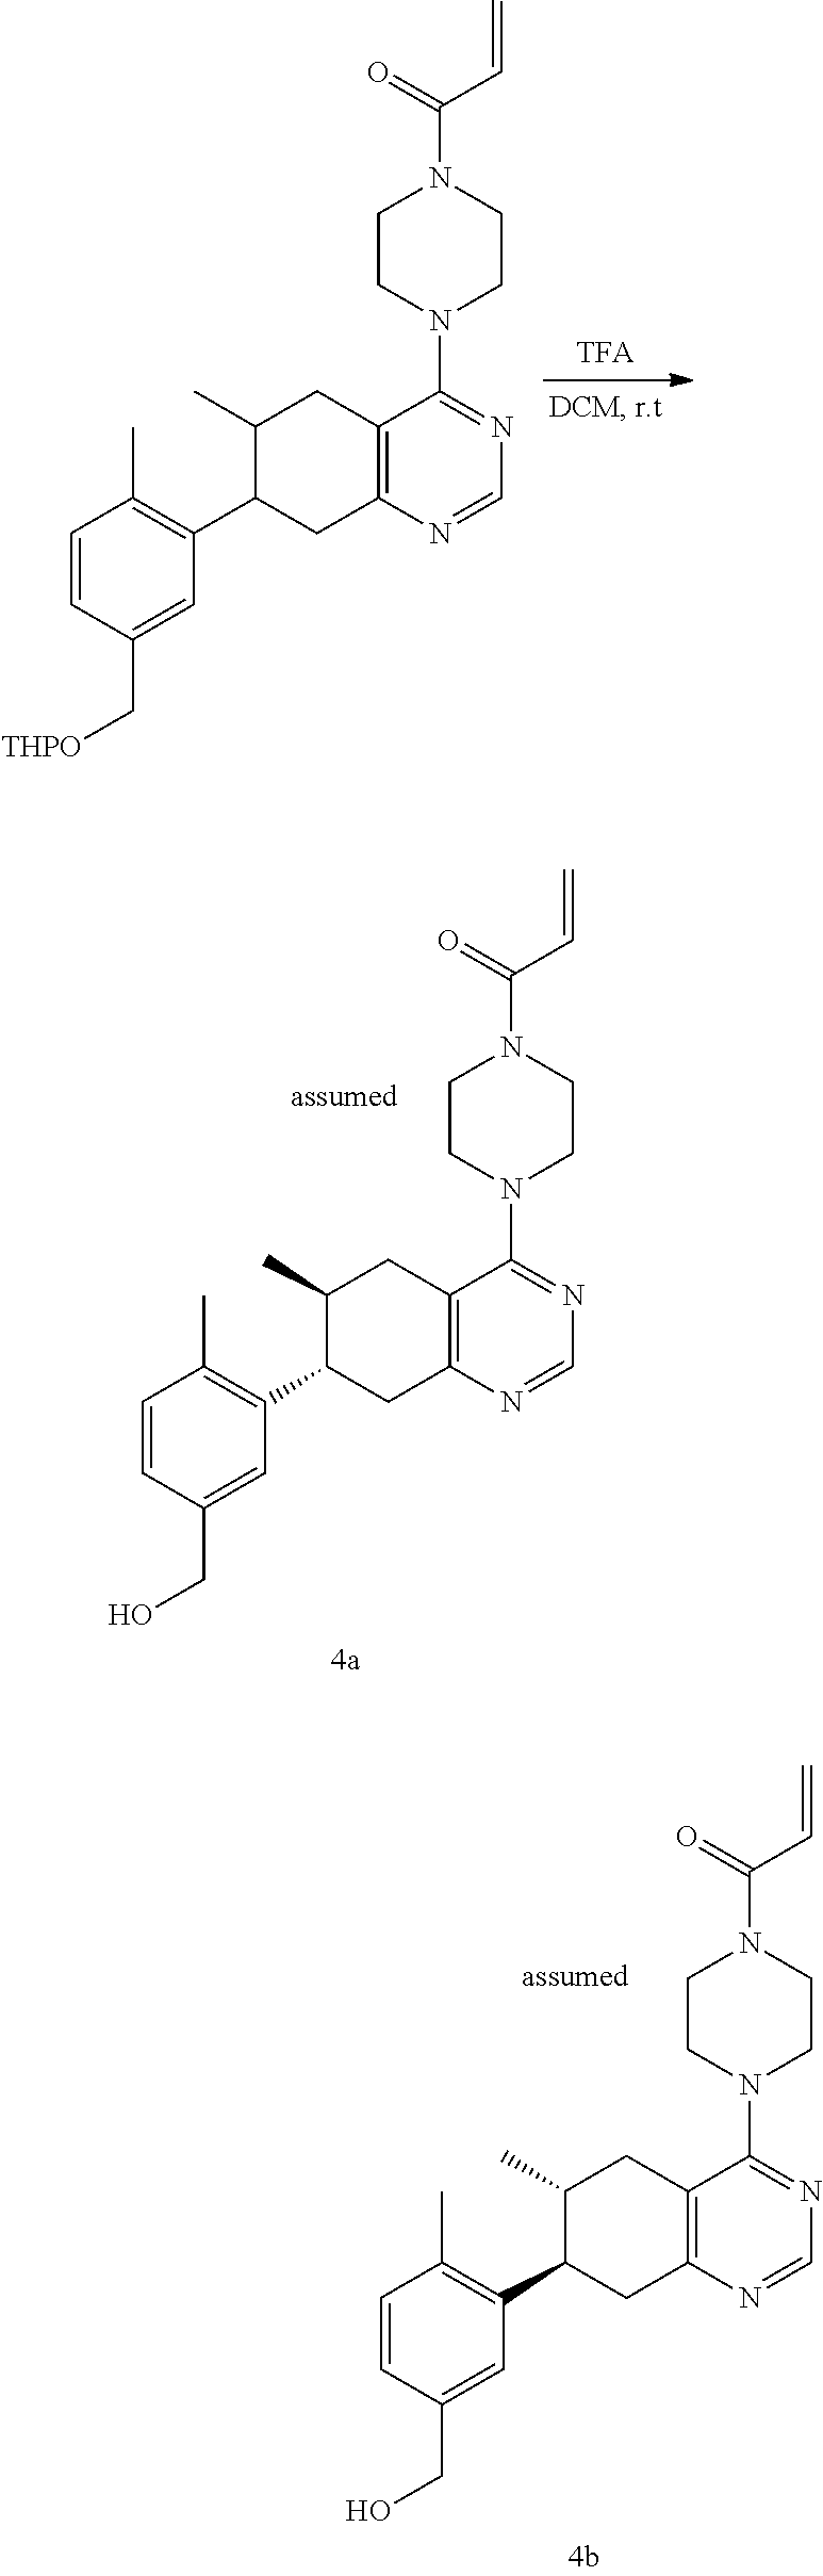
N1=C(N2CCN(C(C=C)=O)CC2)C2=C(N=C1)CC(C1=C(C)C=CC(C[THPO])=C1)C(C)C2.N1=C(N2CCN(C(C=C)=O)CC2)C2=C(N=C1)CC(C1=C(C)C=CC(CO)=C1)C(C)C2.N1=CN=C(N2CCN(C(C=C)=O)CC2)C2=C1CC(C1=C(C)C=CC(CO)=C1)C(C)C2
